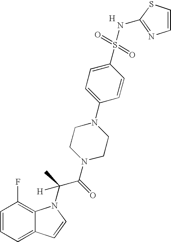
C1=CC=C2C(=C1F)N(C(C(N1CCN(C3=CC=C(S(=O)(=O)NC4=NC=CS4)C=C3)CC1)=O)(C)[H])C=C2.[H]
